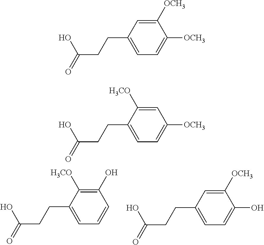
C1(O)=C([H3CO])C(CCC(=O)O)=CC=C1.C1([OCH3])=CC(CCC(=O)O)=CC=C1O.C1([OCH3])=CC(CCC(=O)O)=CC=C1[OCH3].C1=C([H3CO])C(CCC(=O)O)=CC=C1[OCH3]
